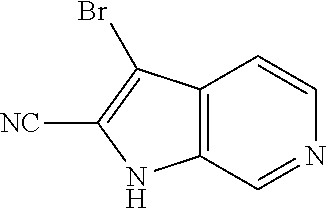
C12=C(C=NC=C1)NC([NC])=C2Br
